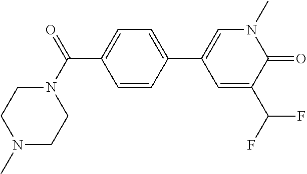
C1=CC(C(N2CCN(C)CC2)=O)=CC=C1C1=CN(C)C(=O)C(C(F)F)=C1
